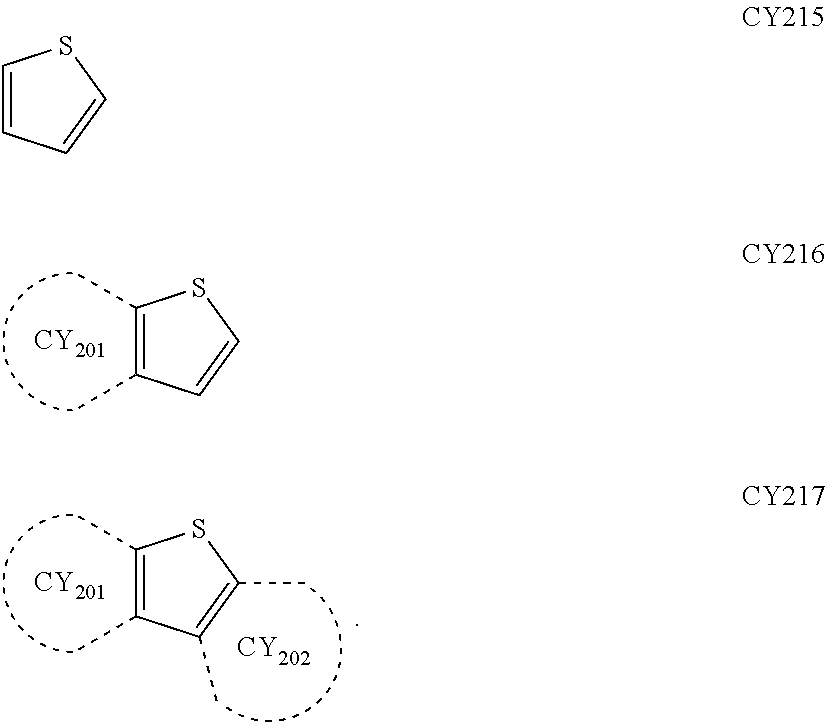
[CY201].C1(C)=C(C)C=CS1.C1=CC=CS1.[CY201].[CY202].C1(C)=C(C)C(C)=C(C)S1
